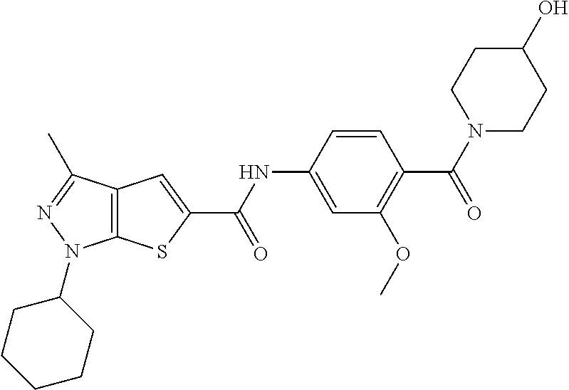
C1=C(NC(C2=CC3=C(S2)N(C2CCCCC2)N=C3C)=O)C=CC(C(=O)N2CCC(O)CC2)=C1OC
